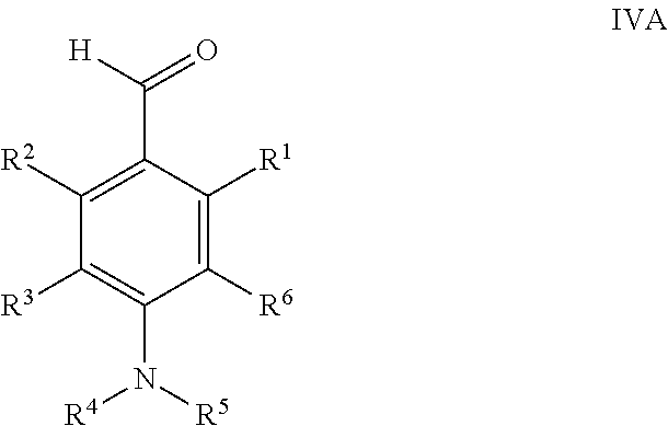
C(C1=C([R2])C([R3])=C(N([R4])[R5])C([R6])=C1[R1])([H])=O
